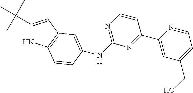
C1(C(C)(C)C)=CC2=C(N1)C=CC(NC1=NC=CC(C3=CC(CO)=CC=N3)=N1)=C2
